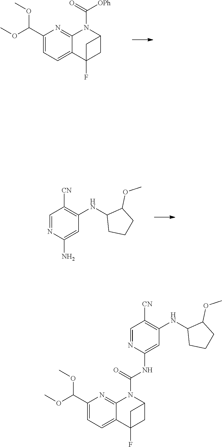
C1(C(OC)OC)=CC=C2C(=N1)N(C([OPh])=O)C1CC2(F)C1.C1=NC(N)=CC(NC2CCCC2OC)=C1[CN].C1(C(OC)OC)=CC=C2C(=N1)N(C(=O)NC1=CC(NC3CCCC3OC)=C([CN])C=N1)C1CC2(F)C1
